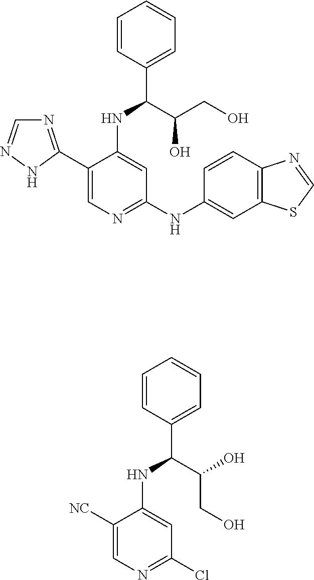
C1(C2=NC=NN2)=CN=C(NC2=CC3=C(C=C2)N=CS3)C=C1NC(C1=CC=CC=C1)C(CO)O.C1=CC(C(C(O)CO)NC2=CC(Cl)=NC=C2[NC])=CC=C1
